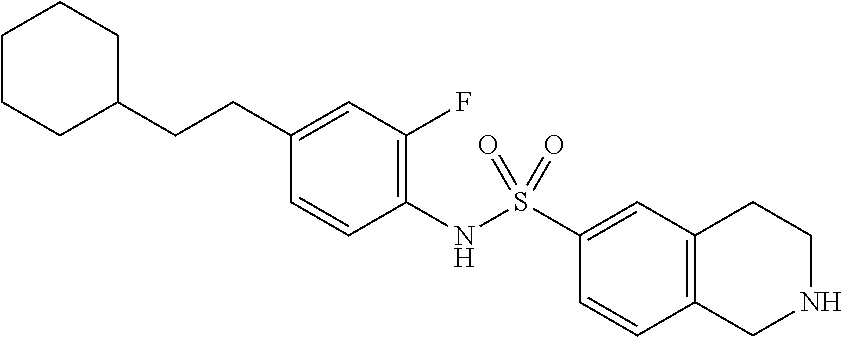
C1(NS(C2=CC3=C(C=C2)CNCC3)(=O)=O)=C(F)C=C(CCC2CCCCC2)C=C1
